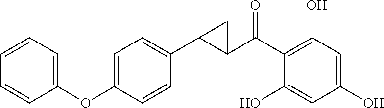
C1(C(C2=C(O)C=C(O)C=C2O)=O)C(C2=CC=C(OC3=CC=CC=C3)C=C2)C1
